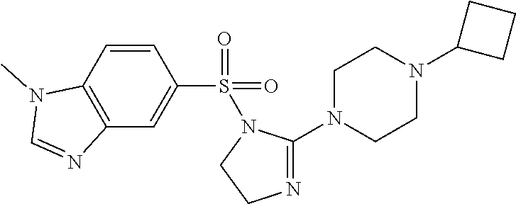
C12=C(C=CC(S(=O)(=O)N3C(N4CCN(C5CCC5)CC4)=NCC3)=C1)N(C)C=N2
